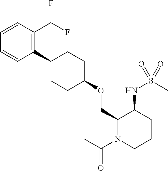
C1=CC(C(F)F)=C(C2CCC(OCC3N(C(C)=O)CCCC3NS(C)(=O)=O)CC2)C=C1
